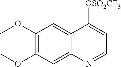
C1(OC)=C(OC)C=C2C(=C1)C([OSO2CF3])=CC=N2
